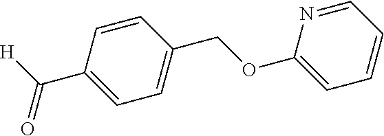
O=C(C1=CC=C(COC2=CC=CC=N2)C=C1)[H]
